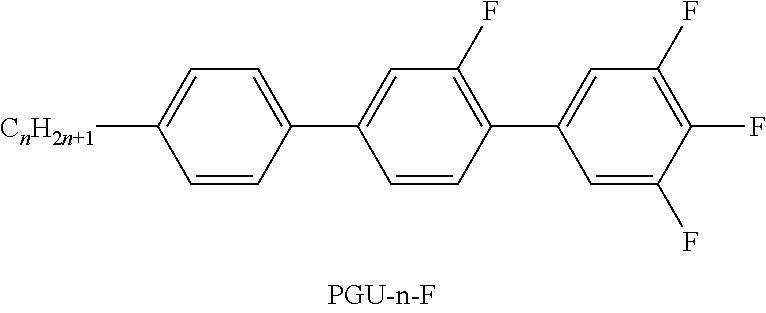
C1=C(C2=CC(F)=C(C3=CC(F)=C(F)C(F)=C3)C=C2)C=CC([CnH2n+1])=C1
